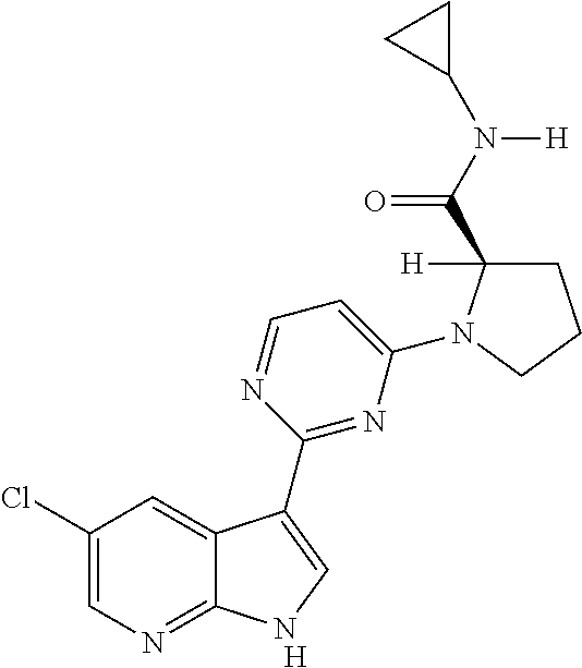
[H].C1=C(N2C([H])(C(N(C3CC3)[H])=O)CCC2)N=C(C2=CNC3=NC=C(Cl)C=C32)N=C1
